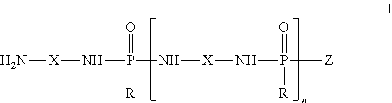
N[X]NP(=O)([R])N[X]NP(=O)([Z])[R]
